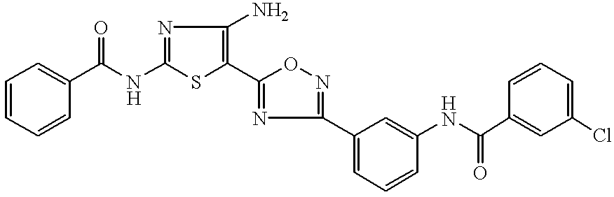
C1(NC(=O)C2=CC=CC=C2)=NC(N)=C(C2=NC(C3=CC=CC(NC(=O)C4=CC(Cl)=CC=C4)=C3)=NO2)S1
